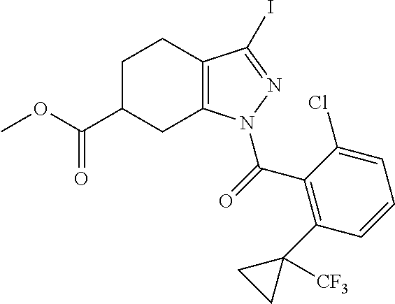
C12=C(C(I)=NN1C(=O)C1=C(C3([CF3])CC3)C=CC=C1Cl)CCC(C(OC)=O)C2
